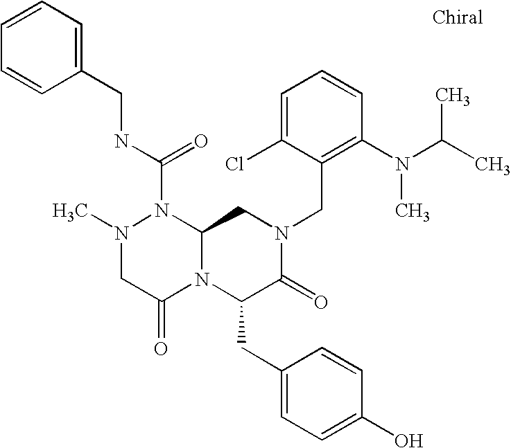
N(C(N1N(C)CC(=O)N2C1CN(CC1=C(N(C(C)C)C)C=CC=C1Cl)C(=O)C2CC1=CC=C(O)C=C1)=O)CC1=CC=CC=C1
